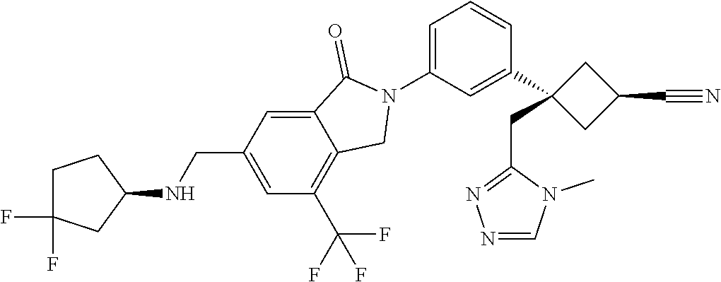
N1(C2=CC=CC(C3(CC4=NN=CN4C)CC(C#N)C3)=C2)C(=O)C2=CC(CNC3CCC(F)(F)C3)=CC(C(F)(F)F)=C2C1
